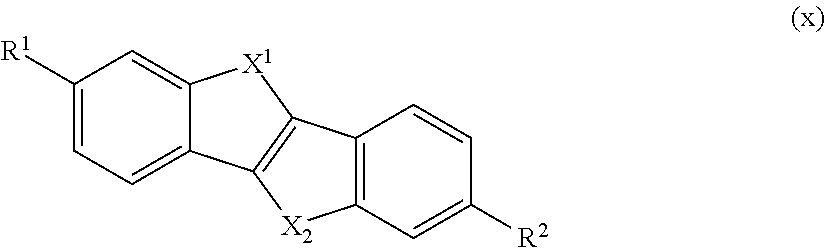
C1([R1])=CC=C2C(=C1)[X1]C1=C2[X2]C2=C1C=CC([R2])=C2
